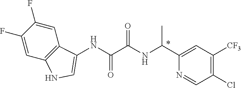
C1=C(C(NC(C(NC2=CNC3=C2C=C(F)C(F)=C3)=O)=O)C)N=CC(Cl)=C1[CF3]
